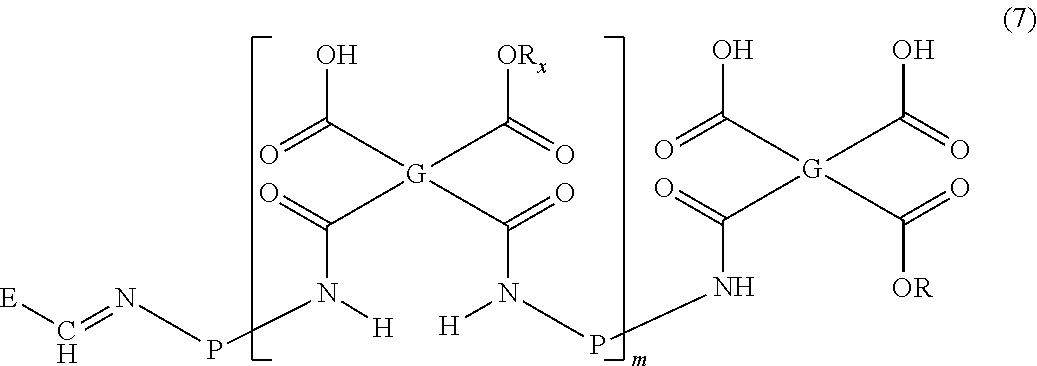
N(PN(C([G](C(=O)O)(C(=O)[ORx])C(=O)N([H])PNC([G](C(=O)O)(C(=O)O)C(=O)[OR])=O)=O)[H])=C[E]
